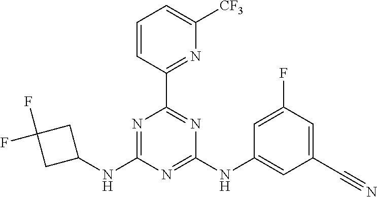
N1=C(NC2CC(F)(F)C2)N=C(NC2=CC(C#N)=CC(F)=C2)N=C1C1=NC([CF3])=CC=C1
